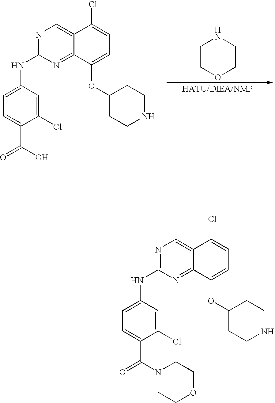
C1(NC2=NC=C3C(=N2)C(OC2CCNCC2)=CC=C3Cl)=CC=C(C(=O)O)C(Cl)=C1.C1COCCN1.C1(NC2=NC=C3C(=N2)C(OC2CCNCC2)=CC=C3Cl)=CC=C(C(=O)N2CCOCC2)C(Cl)=C1
